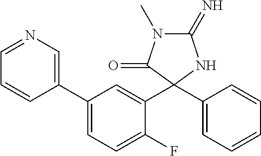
C1(=N)N(C)C(=O)C(C2=CC=CC=C2)(C2=CC(C3=CN=CC=C3)=CC=C2F)N1
